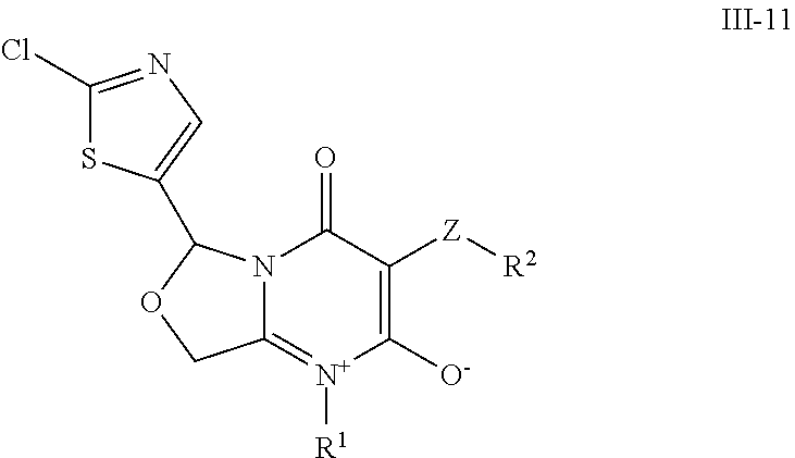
C1([O-])=C([Z][R2])C(=O)N2C(=[N+]1[R1])COC2C1=CN=C(Cl)S1
